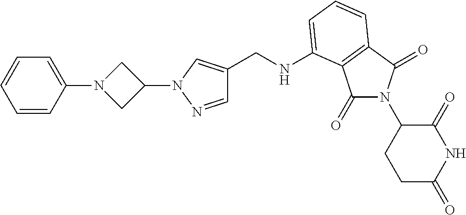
C1(=O)N(C2CCC(=O)NC2=O)C(=O)C2=C1C(NCC1=CN(C3CN(C4=CC=CC=C4)C3)N=C1)=CC=C2
